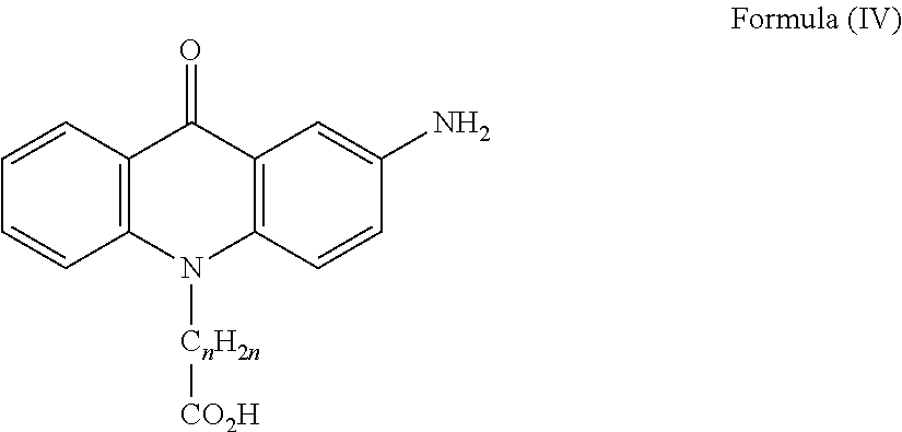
C12=C(C=CC=C1)C(=O)C1=C(N2[CnH2n][CO2H])C=CC(N)=C1
